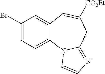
BrC1=CC=C2C(=C1)C=C([CO2Et])CC1=NC=CN21
